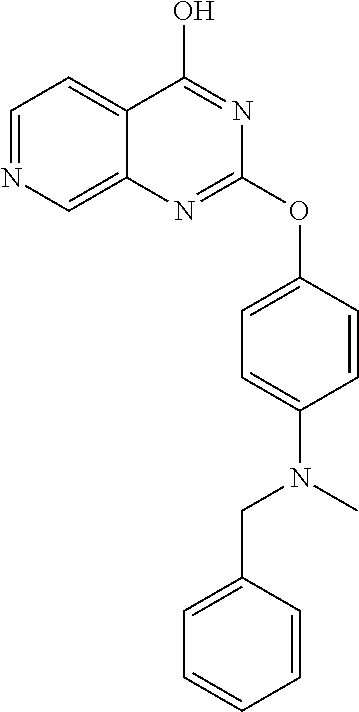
C1=NC=C2C(=C1)C(O)=NC(OC1=CC=C(N(C)CC3=CC=CC=C3)C=C1)=N2
